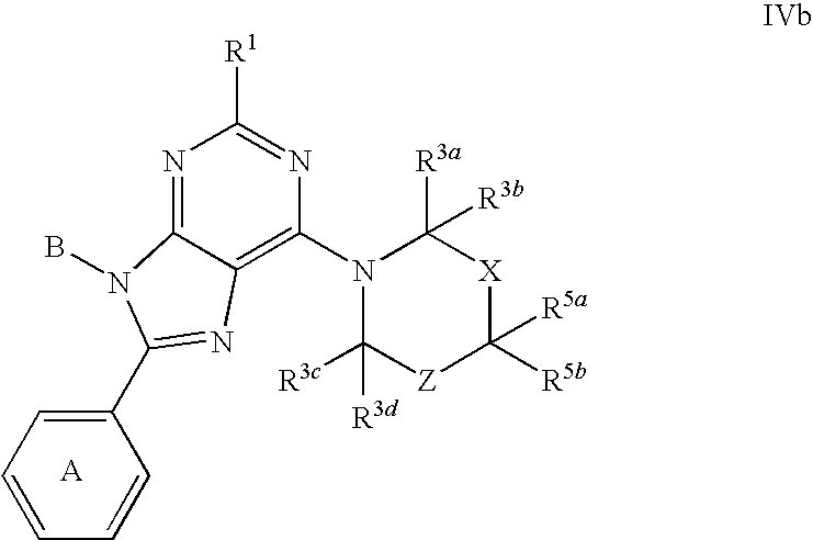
N1=C2C(=C(N3C([R3d])([R3c])[Z]C([R5b])([R5a])[X]C3([R3a])[R3b])N=C1[R1])N=C(C1=CC=CC=C1)N2B
